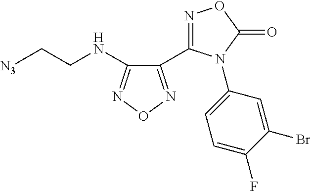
C1(NCC[N3])=NON=C1C1=NOC(=O)N1C1=CC=C(F)C(Br)=C1
